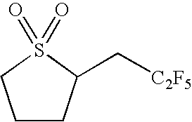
C1CC(C[C2F5])S(=O)(=O)C1
